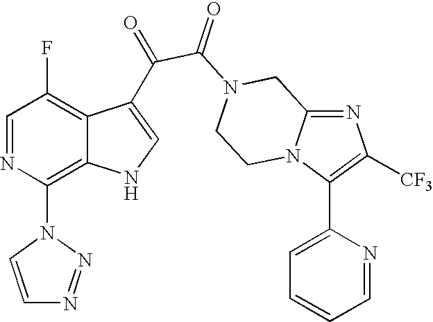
N1=C2N(C(C3=CC=CC=N3)=C1[CF3])CCN(C(=O)C(=O)C1=CNC3=C(N4N=NC=C4)N=CC(F)=C31)C2
